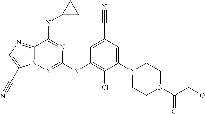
C12=NC=C(C#N)N1N=C(NC1=C(Cl)C(N3CCN(C(CO)=O)CC3)=CC(C#N)=C1)N=C2NC1CC1
